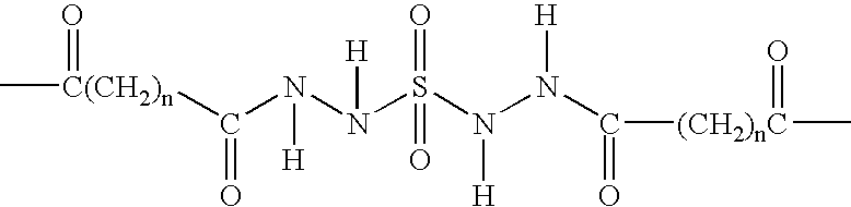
[C(CH2)n](C(N(N(S(N(N(C([(CH2)nC](C)=O)=O)[H])[H])(=O)=O)[H])[H])=O)(C)=O
